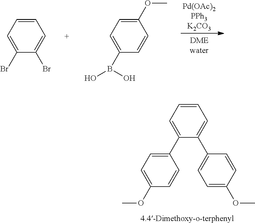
C1=CC=C(Br)C(Br)=C1.C1(OC)=CC=C(B(O)O)C=C1.C1=CC=C(C2=CC=C(OC)C=C2)C(C2=CC=C(OC)C=C2)=C1
